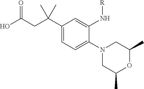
N1(C2=CC=C(C(CC(O)=O)(C)C)C=C2N[R])CC(C)OC(C)C1
